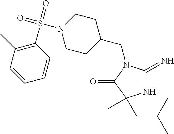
C1(CN2C(=N)NC(C)(CC(C)C)C2=O)CCN(S(=O)(=O)C2=C(C)C=CC=C2)CC1
